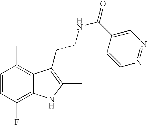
C1=CC(F)=C2C(=C1C)C(CCNC(=O)C1=CN=NC=C1)=C(C)N2
